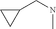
C1CC1CNC
